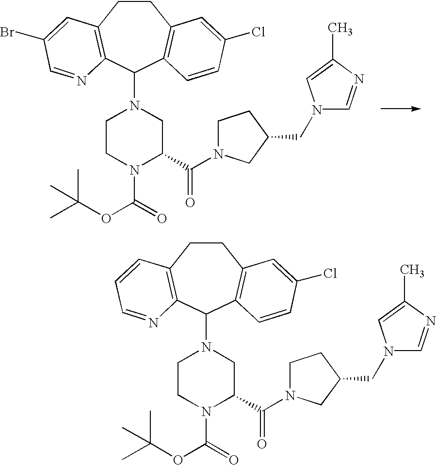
C1CC2=C(C(N3CCN(C(=O)OC(C)(C)C)C(C(=O)N4CCC(CN5C=NC(C)=C5)C4)C3)C3=C1C=C(Cl)C=C3)N=CC(Br)=C2.C1CC2=C(C(N3CCN(C(=O)OC(C)(C)C)C(C(=O)N4CCC(CN5C=NC(C)=C5)C4)C3)C3=C1C=C(Cl)C=C3)N=CC=C2
